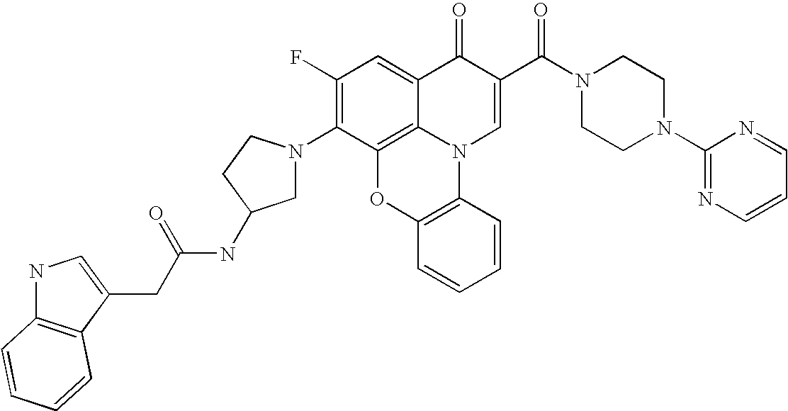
C1(F)=C(N2CC(NC(CC3=CNC4=C3C=CC=C4)=O)CC2)C2=C3C(=C1)C(=O)C(C(N1CCN(C4=NC=CC=N4)CC1)=O)=CN3C1=C(O2)C=CC=C1
